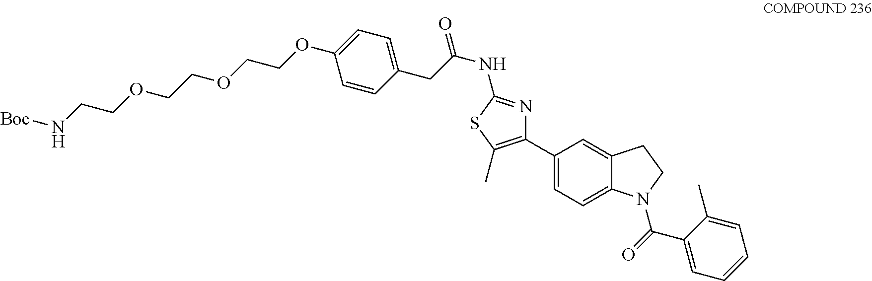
C1=CC(CC(NC2=NC(C3=CC=C4C(=C3)CCN4C(C3=CC=CC=C3C)=O)=C(C)S2)=O)=CC=C1OCCOCCOCCN[Boc]
